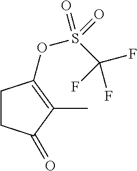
C1CC(=O)C(C)=C1OS(C(F)(F)F)(=O)=O
